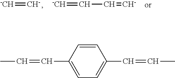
[-CH]=[CH-].[-CH]=CC=[CH-].CC=CC1=CC=C(C=CC)C=C1
